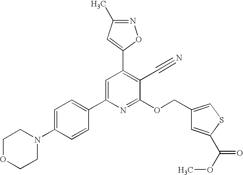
C1OCCN(C2=CC=C(C3=CC(C4=CC(C)=NO4)=C(C#N)C(OCC4=CSC(C(OC)=O)=C4)=N3)C=C2)C1
